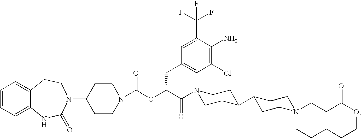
C1=CC=C2C(=C1)CCN(C1CCN(C(OC(C(=O)N3CCC(C4CCN(CCC(OCCCCC)=O)CC4)CC3)CC3=CC(Cl)=C(N)C(C(F)(F)F)=C3)=O)CC1)C(=O)N2
